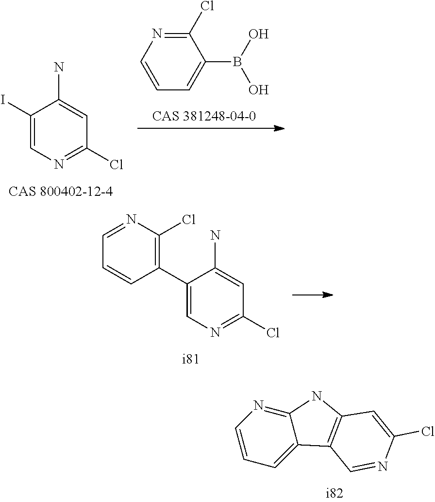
C1(I)=CN=C(Cl)C=C1N.C1=CN=C(Cl)C(B(O)O)=C1.C1=NC(Cl)=C(C2=CN=C(Cl)C=C2N)C=C1.C1=CC=C2C(=N1)NC1=C2C=NC(Cl)=C1
